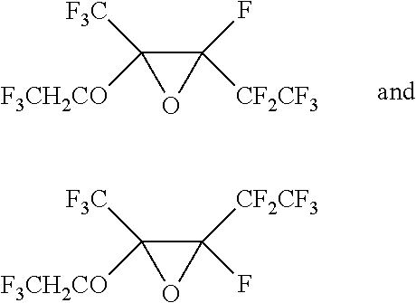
C1([CF2CF3])(F)C([F3CH2CO])([F3C])O1.C1(F)([CF2CF3])C([F3CH2CO])([F3C])O1
